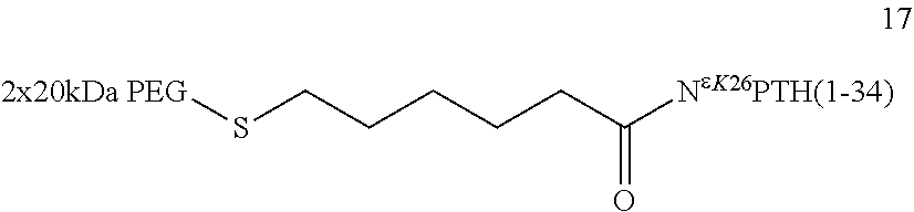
[2x20kDa PEG]SCCCCCC([NeK26PTH(1-34)])=O
